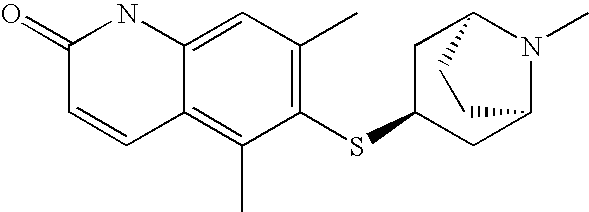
C1(=O)C=CC2=C(C)C(SC3CC4N(C)C(C3)CC4)=C(C)C=C2N1
